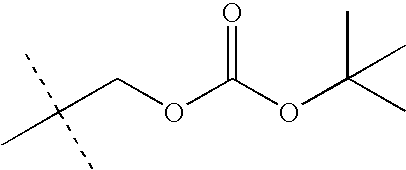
CC(COC(=O)OC(C)(C)C)(C)C
